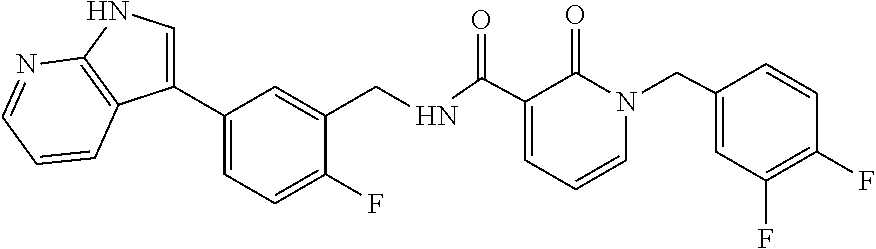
C1(C2=CC=C(F)C(CNC(C3=CC=CN(CC4=CC(F)=C(F)C=C4)C3=O)=O)=C2)=CNC2=C1C=CC=N2
